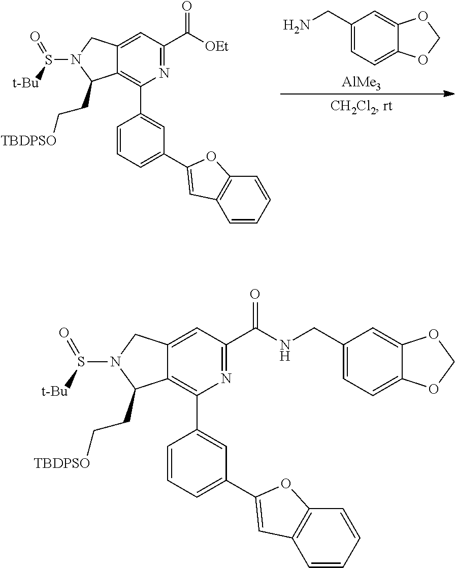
NCC1=CC=C2C(=C1)OCO2.[AlMe3].C12=C(C3=CC(C4=CC5=C(C=CC=C5)O4)=CC=C3)N=C(C([OEt])=O)C=C1CN(S([t-Bu])=O)C2CC[TBDPSO].C12=C(C3=CC(C4=CC5=C(C=CC=C5)O4)=CC=C3)N=C(C(NCC3=CC=C4C(=C3)OCO4)=O)C=C1CN(S([t-Bu])=O)C2CC[TBDPSO]
